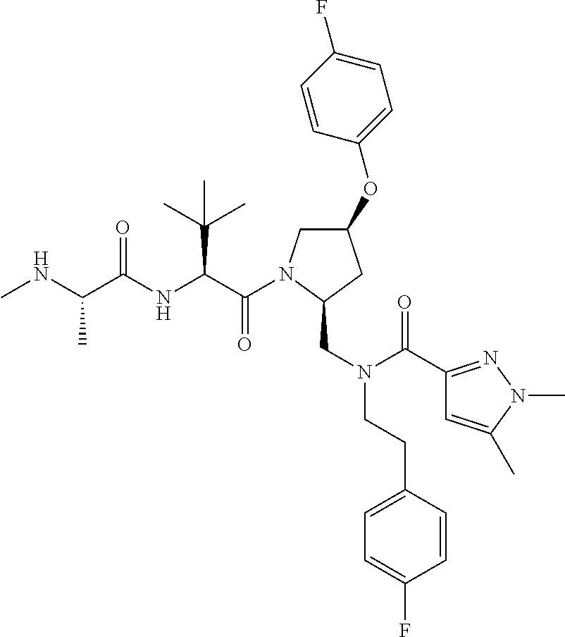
C(=O)(C(C(C)(C)C)NC(=O)C(C)NC)N1CC(OC2=CC=C(F)C=C2)CC1CN(CCC1=CC=C(F)C=C1)C(=O)C1=NN(C)C(C)=C1
